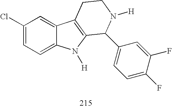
C1(Cl)=CC=C2C(=C1)C1=C(N2[H])C(C2=CC=C(F)C(F)=C2)N([H])CC1
